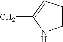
C1=CC=C(C)N1
